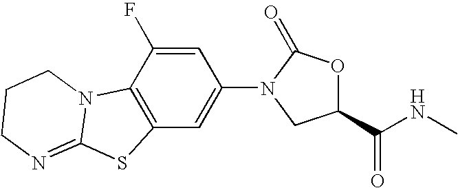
C12=C(C(F)=CC(N3C(=O)OC(C(NC)=O)C3)=C1)N1C(=NCCC1)S2
